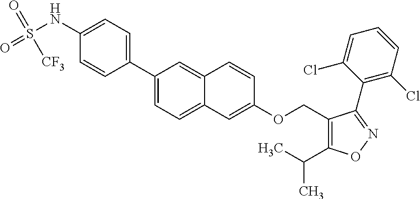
C1(C2=CC=C3C(=C2)C=CC(OCC2=C(C(C)C)ON=C2C2=C(Cl)C=CC=C2Cl)=C3)=CC=C(NS(=O)([CF3])=O)C=C1
